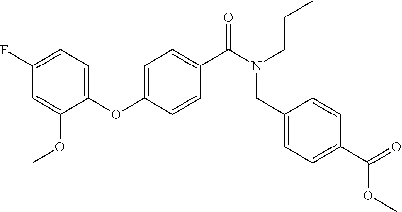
O(C1=CC=C(C(N(CCC)CC2=CC=C(C(=O)OC)C=C2)=O)C=C1)C1=CC=C(F)C=C1OC
